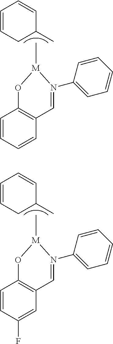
C1(C)CC=CC=C1.C1=CC=CC2=C1O[M](C)N(C1=CC=CC=C1)=C2.C1(C)CC=CC=C1.C1=CC(F)=CC2=C1O[M](C)N(C1=CC=CC=C1)=C2
